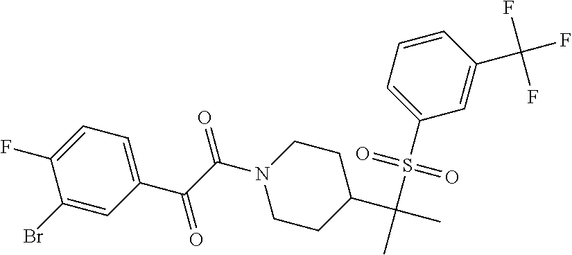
N1(C(C(=O)C2=CC=C(F)C(Br)=C2)=O)CCC(C(C)(S(C2=CC=CC(C(F)(F)F)=C2)(=O)=O)C)CC1
